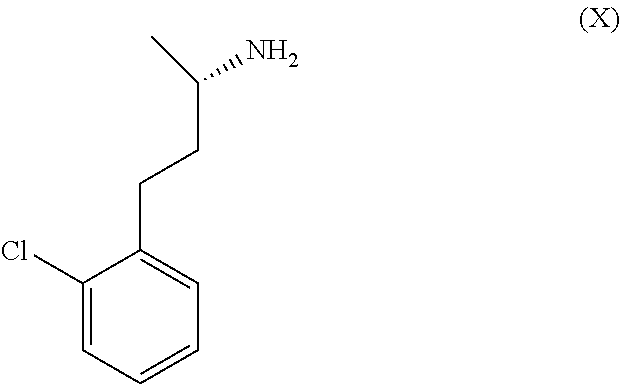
C1(Cl)=CC=CC=C1CCC(N)C
